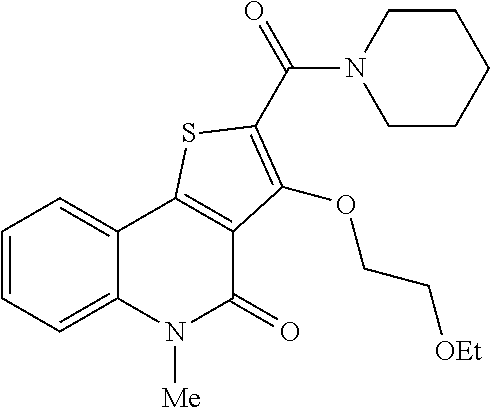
C1=CC=C2C(=C1)C1=C(C(=O)N2[Me])C(OCC[OEt])=C(C(=O)N2CCCCC2)S1
